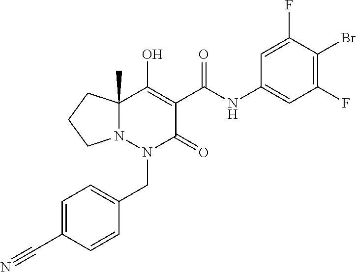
C1=C(C#N)C=CC(CN2C(=O)C(C(=O)NC3=CC(F)=C(Br)C(F)=C3)=C(O)C3(C)N2CCC3)=C1
